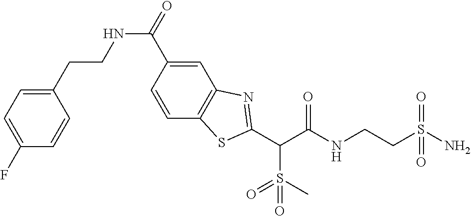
C(C(NCCS(N)(=O)=O)=O)(C1=NC2=C(C=CC(C(=O)NCCC3=CC=C(F)C=C3)=C2)S1)S(=O)(=O)C
